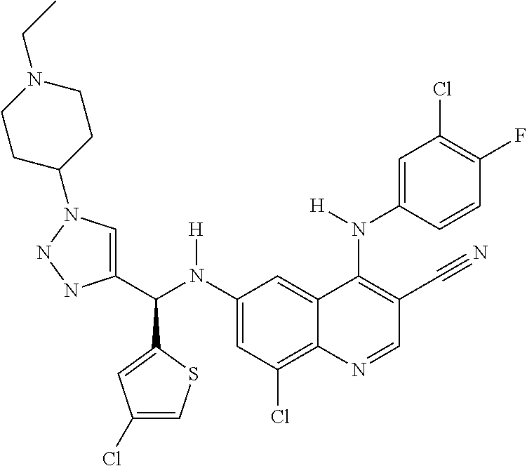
C1(N(C(C2=CN(C3CCN(CC)CC3)NN2)C2=CC(Cl)=CS2)[H])=CC(Cl)=C2C(=C1)C(N(C1=CC(Cl)=C(F)C=C1)[H])=C(C#N)C=N2
